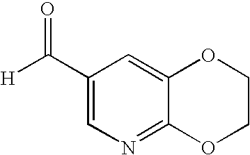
C1(C([H])=O)=CN=C2C(=C1)OCCO2
